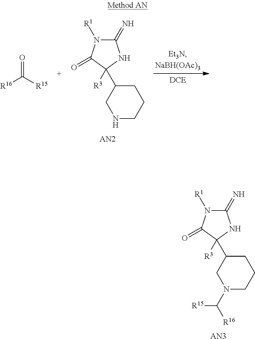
C1C(C2([R3])C(=O)N([R1])C(=N)N2)CN(C([R16])[R15])CC1.[AN3].C1C(C2([R3])C(=O)N([R1])C(=N)N2)CNCC1.[AN2].[R16]C([R15])=O
